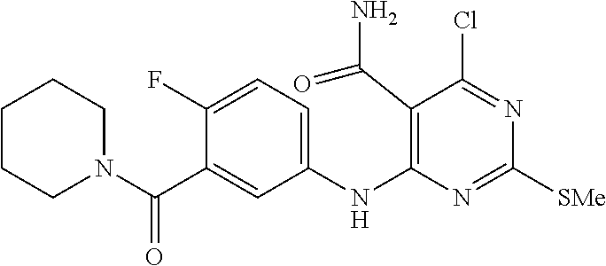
C1(F)=CC=C(NC2=C(C(N)=O)C(Cl)=NC([SMe])=N2)C=C1C(N1CCCCC1)=O
